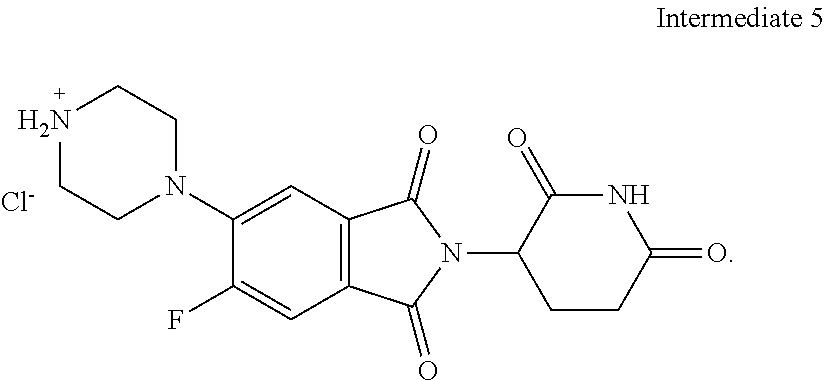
C1(F)=CC2=C(C=C1N1CCNCC1)C(=O)N(C1CCC(=O)NC1=O)C2=O.[Cl-]
